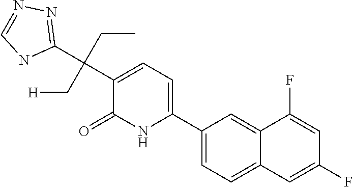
C1(C2=CC=C(C(C3=NN=CN3)(CC)C[H])C(=O)N2)=CC=C2C(=C1)C(F)=CC(F)=C2
